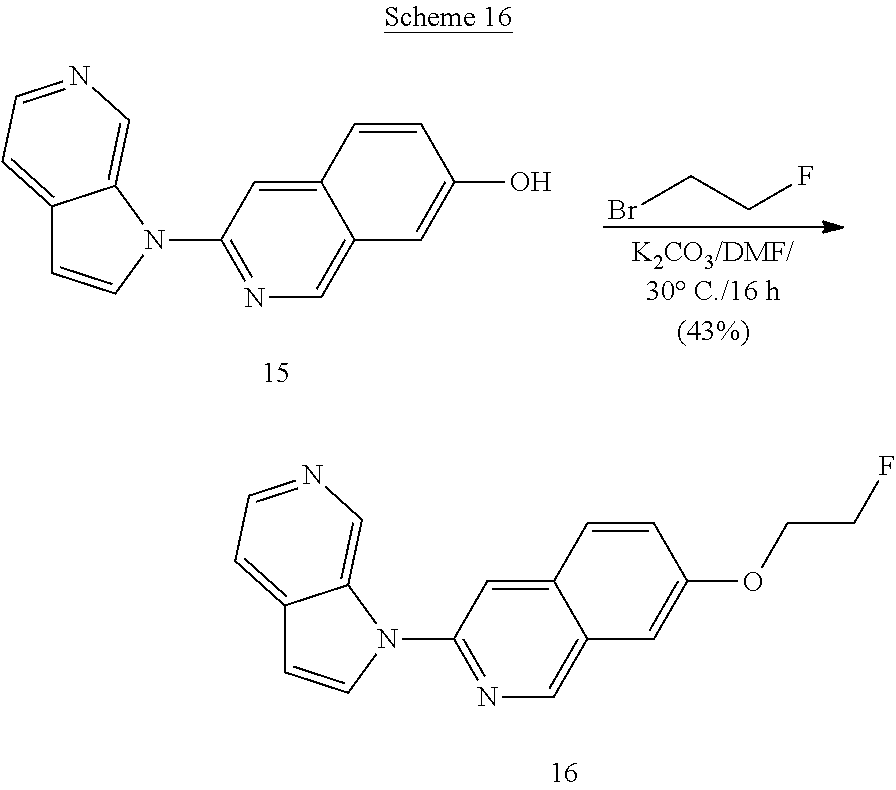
C12=CC=NC=C1N(C1=NC=C3C(=C1)C=CC(O)=C3)C=C2.BrCCF.C12=CC=NC=C1N(C1=NC=C3C(=C1)C=CC(OCCF)=C3)C=C2
